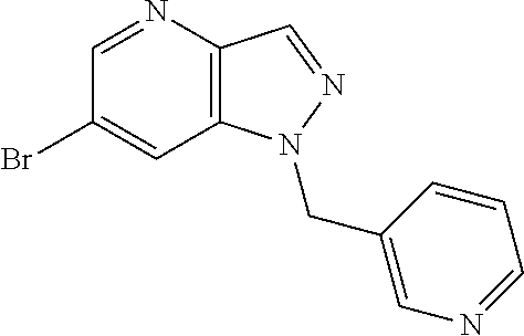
C1(Br)=CC2=C(C=NN2CC2=CN=CC=C2)N=C1
